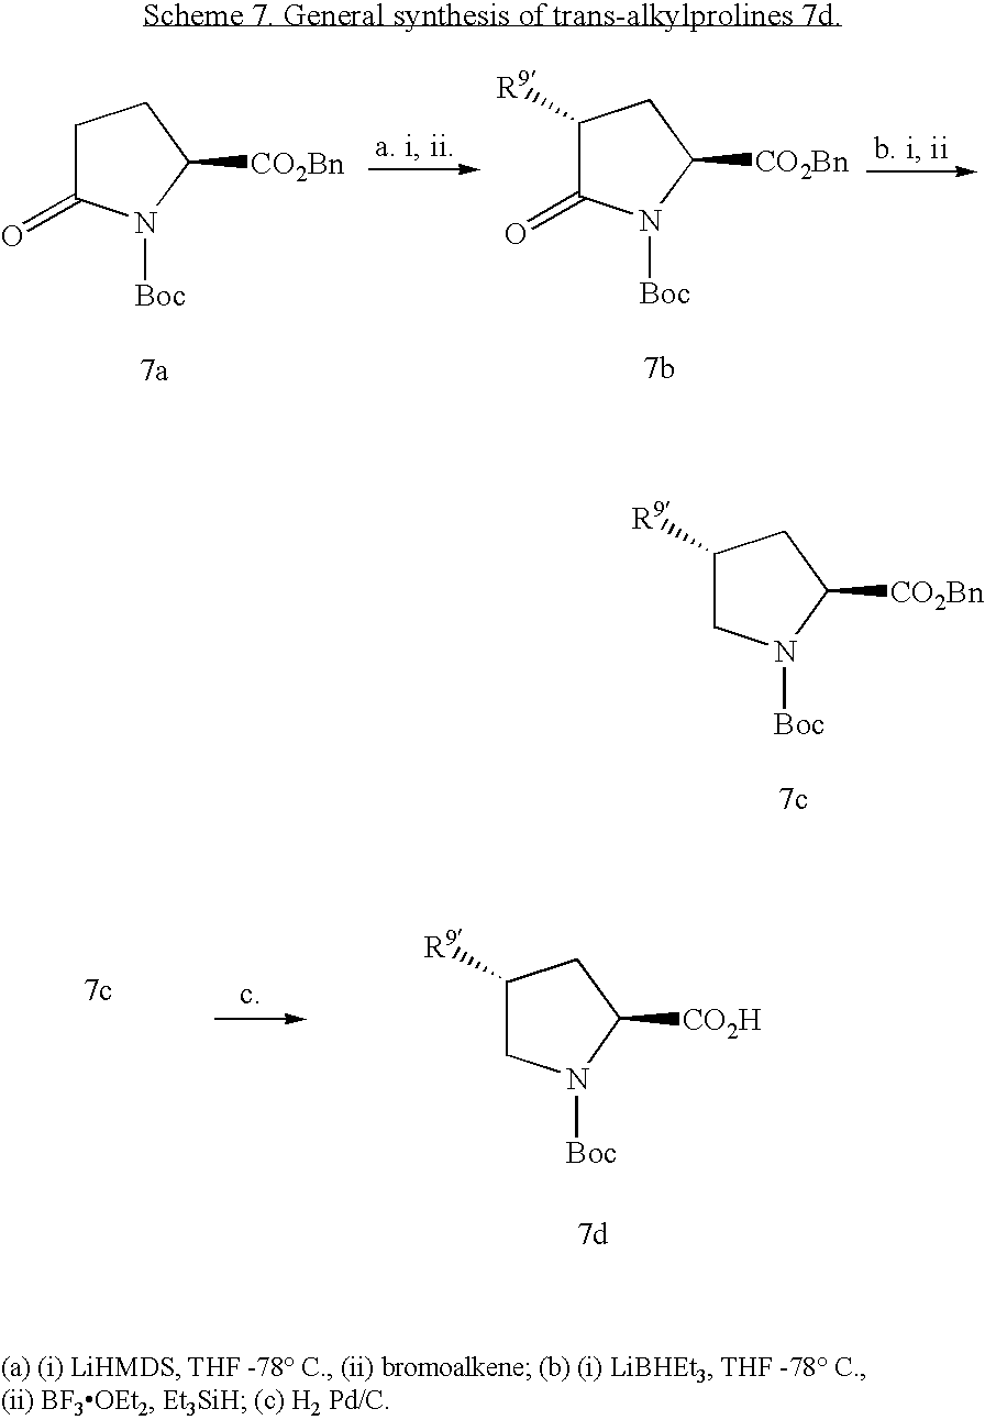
C1([R9])CN([Boc])C([CO2Bn])C1.C1([R9])CN([Boc])C([CO2H])C1.C1C(=O)N([Boc])C([CO2Bn])C1.C1([R9])C(=O)N([Boc])C([CO2Bn])C1
